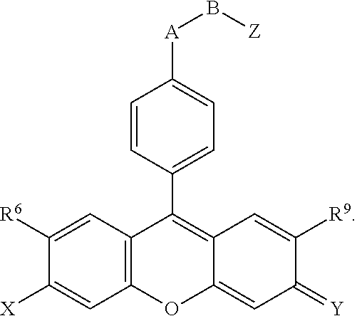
C1=CC(C2=C3C=C([R9])C(=[Y])C=C3OC3=C2C=C([R6])C([X])=C3)=CC=C1[A]B[Z]
